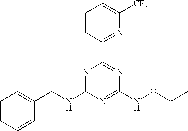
C1(CNC2=NC(C3=NC([CF3])=CC=C3)=NC(NOC(C)(C)C)=N2)=CC=CC=C1
